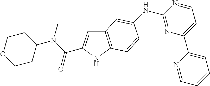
C1COCCC1N(C(=O)C1=CC2=C(N1)C=CC(NC1=NC(C3=CC=CC=N3)=CC=N1)=C2)C
